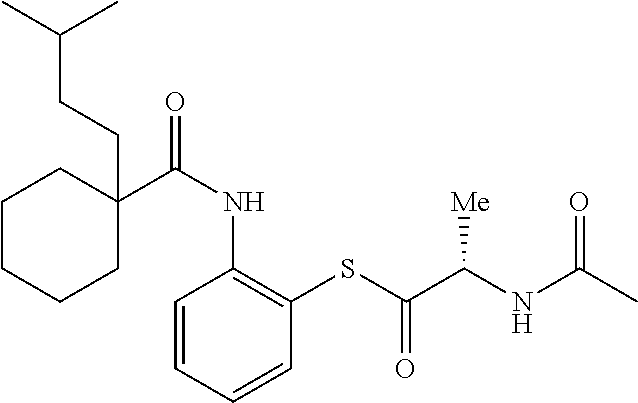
C1C(C(NC2=C(SC(C(NC(C)=O)[Me])=O)C=CC=C2)=O)(CCC(C)C)CCCC1
